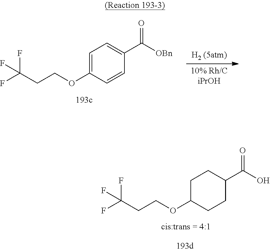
C1=C(OCCC(F)(F)F)C=CC(C([OBn])=O)=C1.C1C(OCCC(F)(F)F)CCC(C(O)=O)C1
